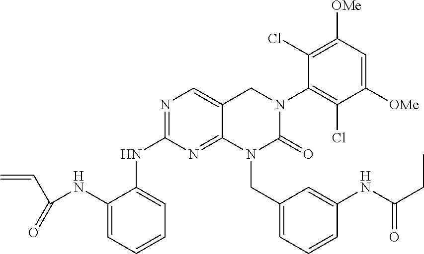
N1=C(NC2=CC=CC=C2NC(C=C)=O)N=C2C(=C1)CN(C1=C(Cl)C([OMe])=CC([OMe])=C1Cl)C(=O)N2CC1=CC=CC(NC(CC)=O)=C1
